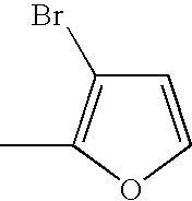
C1=COC(C)=C1Br
